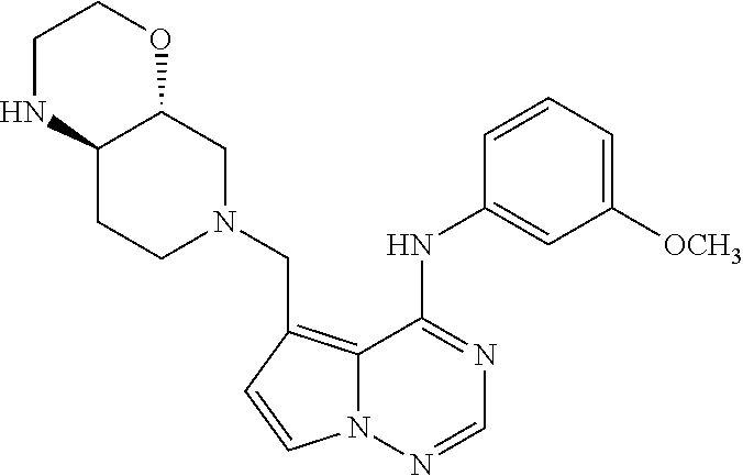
C12=C(CN3CC4C(CC3)NCCO4)C=CN1N=CN=C2NC1=CC([OCH3])=CC=C1
